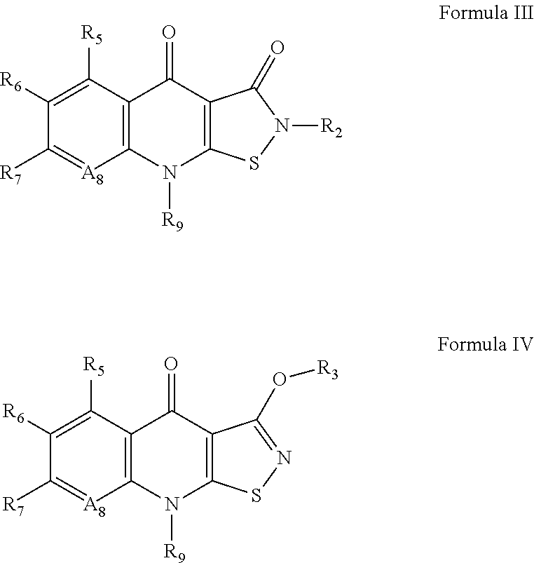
C1([R6])=C([R5])C2=C([A8]=C1[R7])N([R9])C1=C(C2=O)C(=O)N([R2])S1.C1([R6])=C([R5])C2=C([A8]=C1[R7])N([R9])C1=C(C2=O)C(O[R3])=NS1
